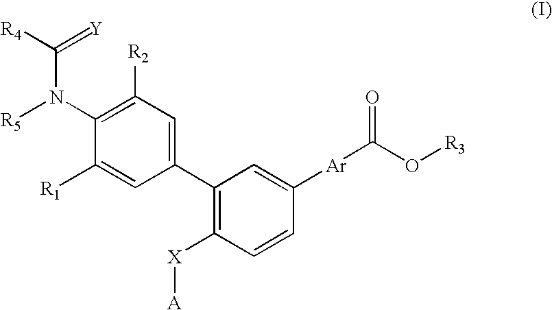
C1(C2=C([X][A])C=CC([Ar]C(=O)O[R3])=C2)=CC([R2])=C(N([R5])C(=[Y])[R4])C([R1])=C1
